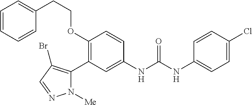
C1(OCCC2=CC=CC=C2)=C(C2=C(Br)C=NN2[Me])C=C(NC(=O)NC2=CC=C(Cl)C=C2)C=C1
